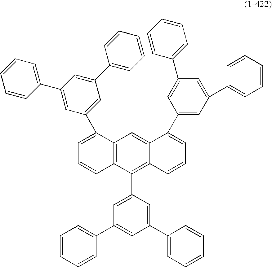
C12=C(C(C3=CC(C4=CC=CC=C4)=CC(C4=CC=CC=C4)=C3)=C3C(=C1)C(C1=CC(C4=CC=CC=C4)=CC(C4=CC=CC=C4)=C1)=CC=C3)C=CC=C2C1=CC(C2=CC=CC=C2)=CC(C2=CC=CC=C2)=C1
